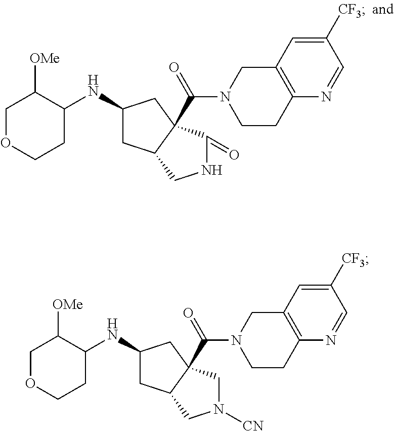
C1(NC2C([OMe])COCC2)CC2C(C(=O)N3CC4=C(N=CC([CF3])=C4)CC3)(C1)CN([CN])C2.C1(NC2C([OMe])COCC2)CC2C(C(=O)N3CCC4=C(C3)C=C([CF3])C=N4)(C1)C(=O)NC2
